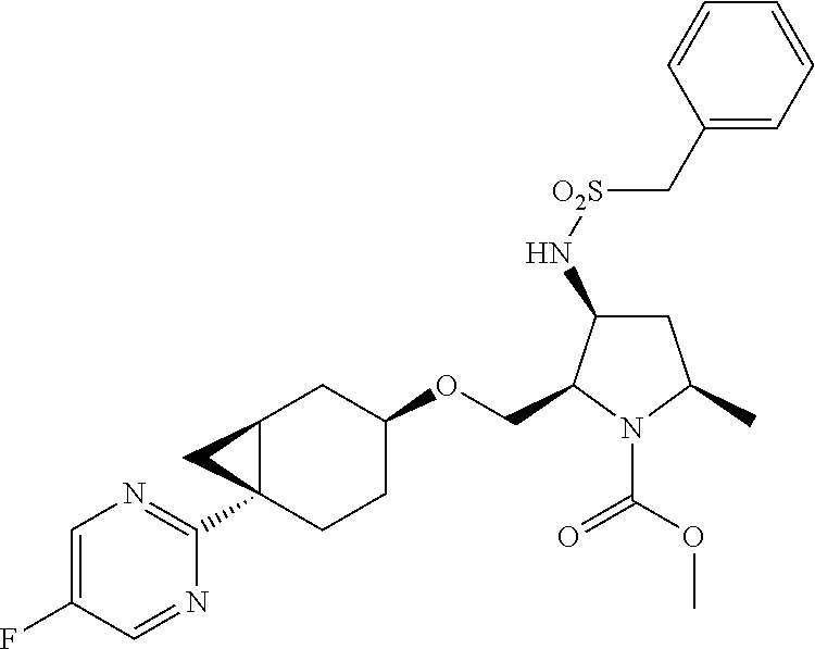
C1=C(F)C=NC(C23CCC(OCC4C(N[O2S]CC5=CC=CC=C5)CC(C)N4C(OC)=O)CC2C3)=N1
